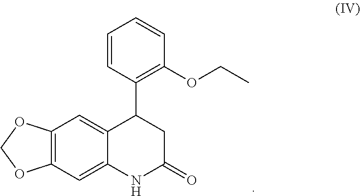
C12=C(C=C3C(=C1)NC(=O)CC3C1=C(OCC)C=CC=C1)OCO2
